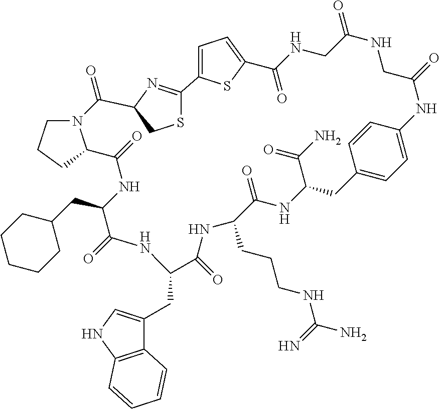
N12CCCC1C(=O)NC(CC1CCCCC1)C(=O)NC(CC1=CNC3=C1C=CC=C3)C(=O)NC(CCCNC(N)=N)C(=O)NC(C(N)=O)CC1=CC=C(NC(=O)CNC(=O)CNC(=O)C3=CC=C(C4=NC(C2=O)CS4)S3)C=C1
